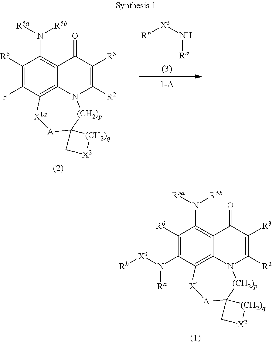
C1([R6])=C(F)C2=C3C(=C1N([R5a])[R5b])C(=O)C([R3])=C([R2])N3[(CH2)p]C1([A][X1a]2)C[X2][(CH2)q]1.N([Ra])[X3][Rb].C1([R6])=C(N([X3][Rb])[Ra])C2=C3C(=C1N([R5a])[R5b])C(=O)C([R3])=C([R2])N3[(CH2)p]C1([A][X1]2)C[X2][(CH2)q]1
